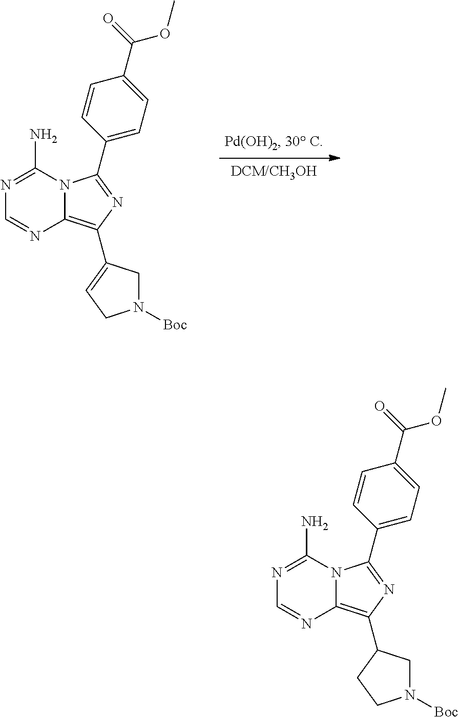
N1=C(N)N2C(=C(C3=CCN([Boc])C3)N=C2C2=CC=C(C(=O)OC)C=C2)N=C1.N1=C(N)N2C(=C(C3CN([Boc])CC3)N=C2C2=CC=C(C(=O)OC)C=C2)N=C1
